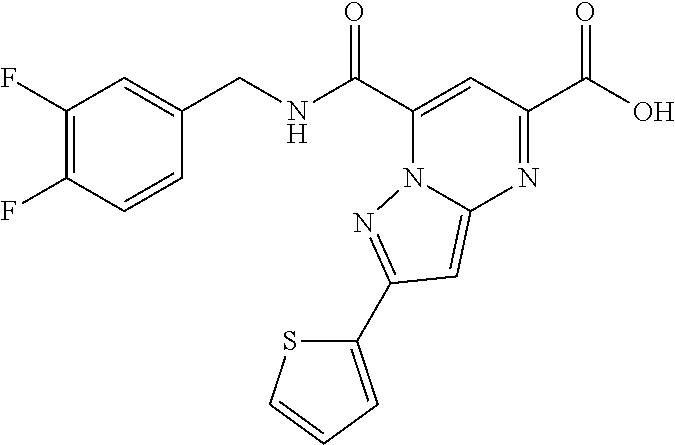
C1(F)=C(F)C=CC(CNC(C2=CC(C(O)=O)=NC3=CC(C4=CC=CS4)=NN23)=O)=C1
